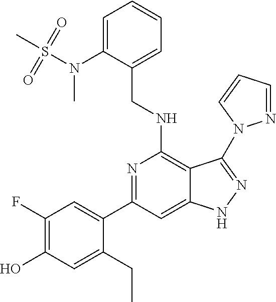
C(NC1=C2C(=CC(C3=CC(F)=C(O)C=C3CC)=N1)NN=C2N1N=CC=C1)C1=CC=CC=C1N(S(C)(=O)=O)C
